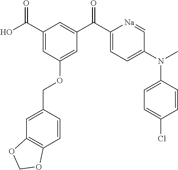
C1(C(O)=O)=CC(OCC2=CC3=C(C=C2)OCO3)=CC(C(C2=CC=C(N(C)C3=CC=C(Cl)C=C3)C=[Na]2)=O)=C1
